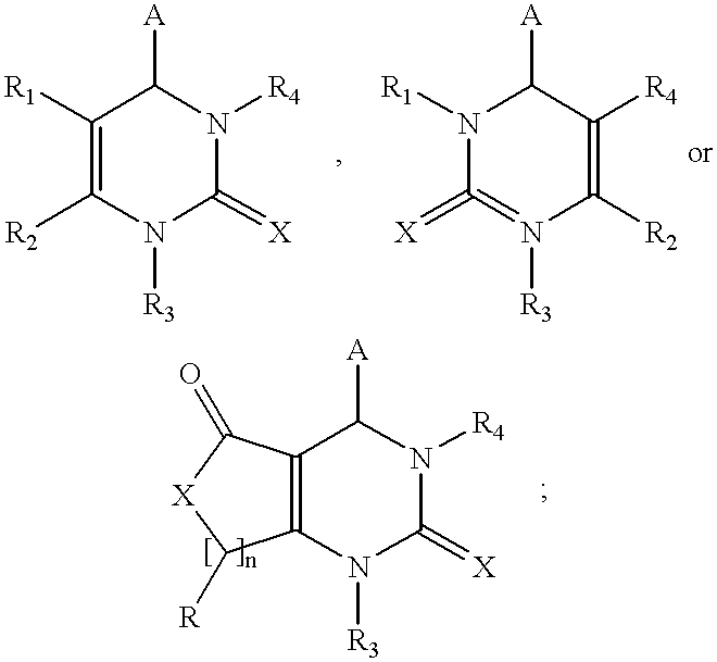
C1([R1])=C([R2])N([R3])C(=[X])N([R4])C1[A].N1([R1])C(=[X])=N([R3])C([R2])=C([R4])C1[A].C12=C(N([R3])C(=[X])N([R4])C1[A])C([R])[X]C2=O
